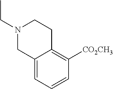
N1(CC)CC2=CC=CC([CO2CH3])=C2CC1
